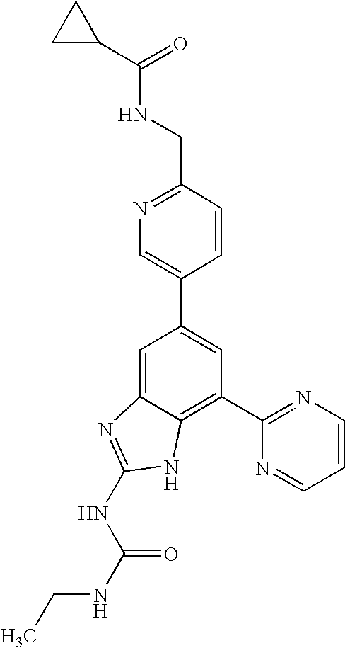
N(CC1=NC=C(C2=CC(C3=NC=CC=N3)=C3C(=C2)N=C(NC(NCC)=O)N3)C=C1)C(C1CC1)=O
